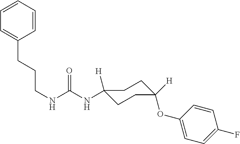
N(C(NC1([H])CCC(OC2=CC=C(F)C=C2)([H])CC1)=O)CCCC1=CC=CC=C1
